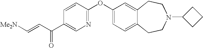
C1(C(C=C[Me2N])=O)=CN=C(OC2=CC=C3C(=C2)CCN(C2CCC2)CC3)C=C1
